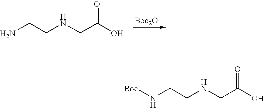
NCCNCC(O)=O.[Boc2O].N(CCNCC(O)=O)[Boc]
